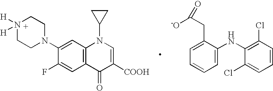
C12=C(C=C(N3CCN([H])([H])CC3)C(F)=C1)N(C1CC1)C=C([COOH])C2=O.C1=C(NC2=C(Cl)C=CC=C2Cl)C(CC([-O])=O)=CC=C1
